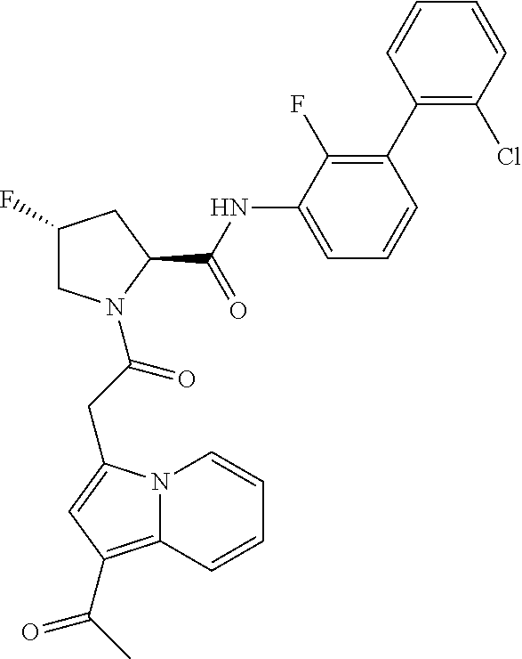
C12=C(C(C)=O)C=C(CC(=O)N3CC(F)CC3C(NC3=CC=CC(C4=C(Cl)C=CC=C4)=C3F)=O)N1C=CC=C2
